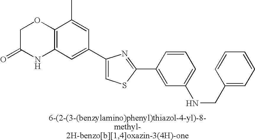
C1C(=O)NC2=C(O1)C(C)=CC(C1=CSC(C3=CC(NCC4=CC=CC=C4)=CC=C3)=N1)=C2
